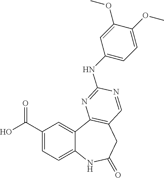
C1(C(O)=O)=CC=C2C(=C1)C1=C(CC(=O)N2)C=NC(NC2=CC=C(OC)C(OC)=C2)=N1
